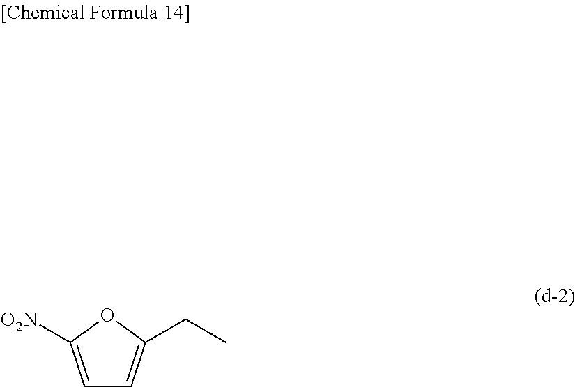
C1=C([O2N])OC(CC)=C1
